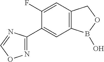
C12=C(C=C(F)C(C3=NOC=N3)=C1)COB2O
